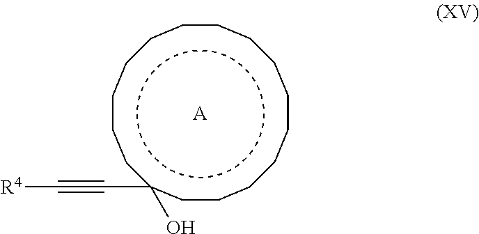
C(c1(O)ccccccccccccccc1)#C[R4].[A]
